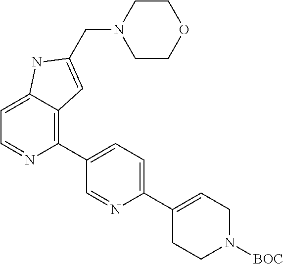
C1=C2C(=C(C3=CC=C(C4=CCN([BOC])CC4)N=C3)N=C1)C=C(CN1CCOCC1)N2
